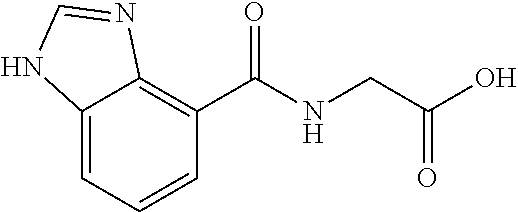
C12=CC=CC(C(NCC(=O)O)=O)=C1N=CN2
